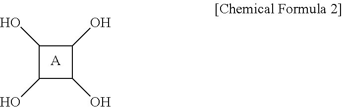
C1(O)C(O)C(O)C1O.[A]
